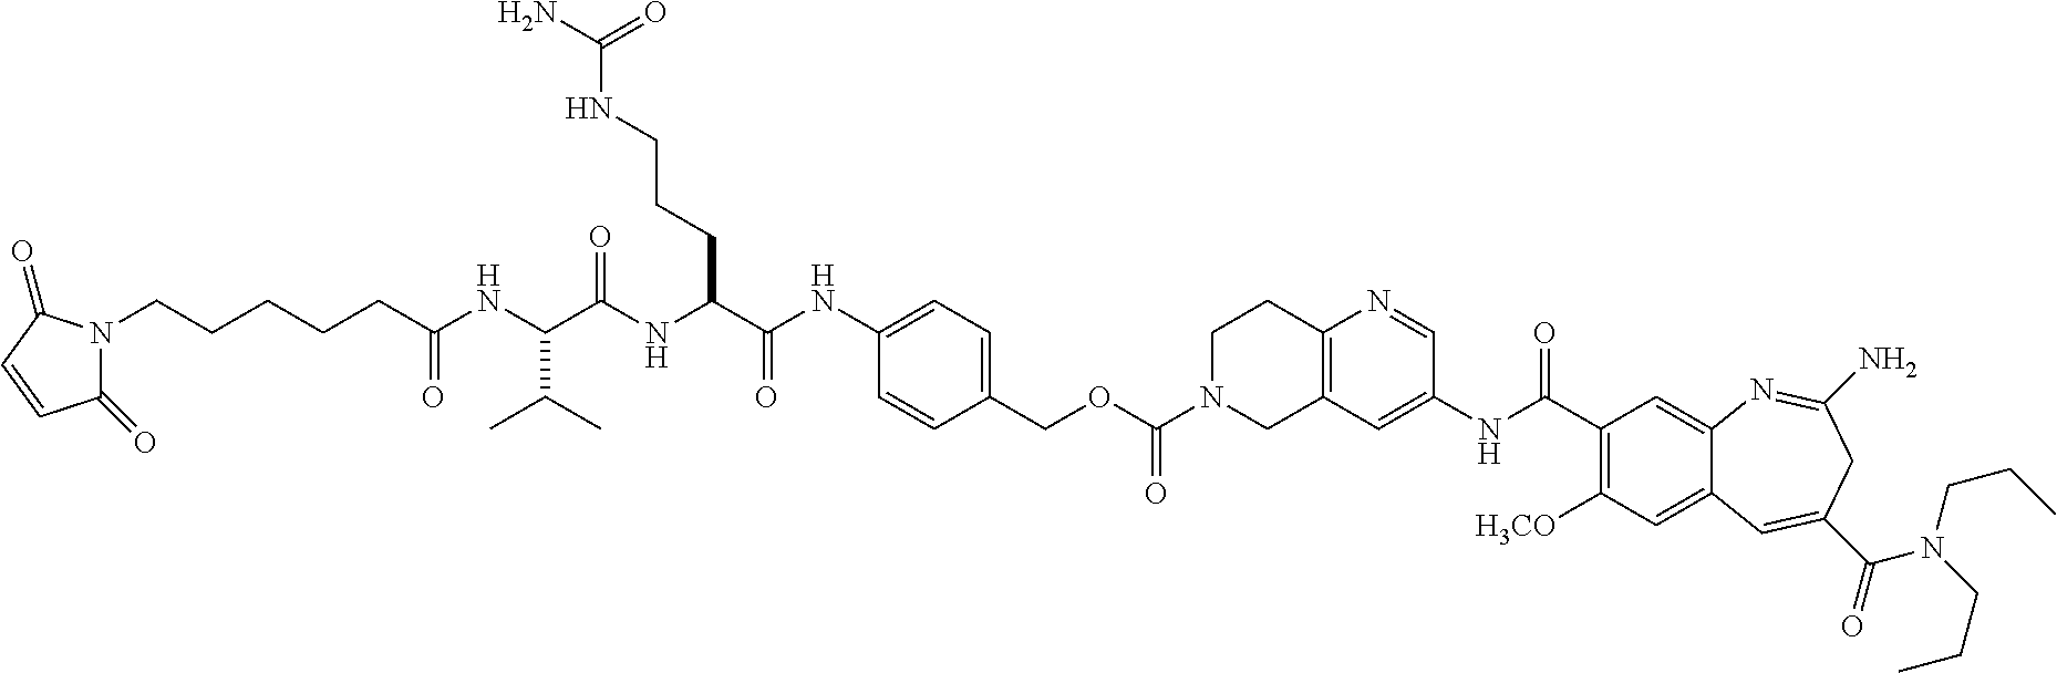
C(OC(=O)N1CC2=C(CC1)N=CC(NC(C1=C([H3CO])C=C3C(=C1)N=C(N)CC(C(=O)N(CCC)CCC)=C3)=O)=C2)C1=CC=C(NC(C(NC(C(NC(CCCCCN2C(=O)C=CC2=O)=O)C(C)C)=O)CCCNC(N)=O)=O)C=C1
